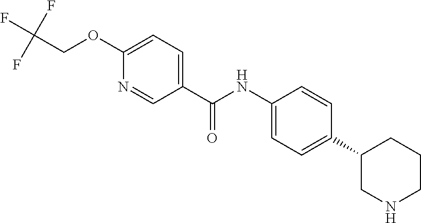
N1=CC(C(NC2=CC=C(C3CNCCC3)C=C2)=O)=CC=C1OCC(F)(F)F
